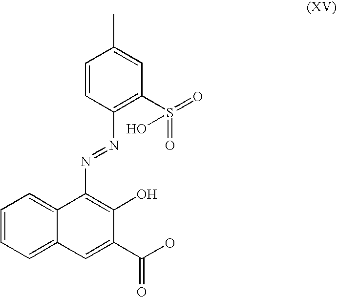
C1=CC=C2C(=C1)C(N=NC1=C(S(=O)(=O)O)C=C(C)C=C1)=C(O)C(C(O)=O)=C2
